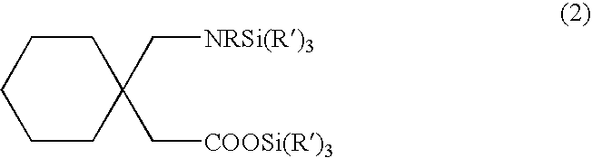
C1CCCCC1(C[NRSi(R)3])C[COOSi(R)3]
